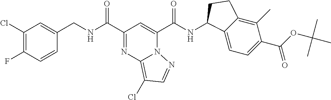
C1=CC(F)=C(Cl)C=C1CNC(=O)C1=NC2=C(Cl)C=NN2C(C(NC2C3=CC=C(C(OC(C)(C)C)=O)C(C)=C3CC2)=O)=C1
